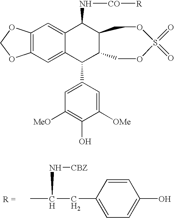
C12=C(C=C3C(=C1)C(N[CO][R])C1C(C3C3=CC([MeO])=C(O)C([OMe])=C3)COS(=O)(=O)OC1)OCO2.CC(CC1=CC=C(O)C=C1)N[CBZ]
